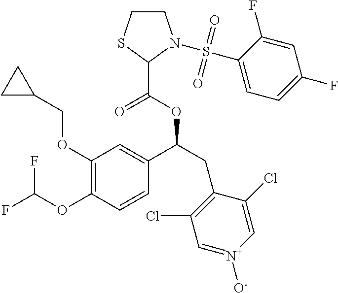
C1(OCC2CC2)=C(OC(F)F)C=CC(C(CC2=C(Cl)C=[N+]([O-])C=C2Cl)OC(=O)C2SCCN2S(=O)(=O)C2=CC=C(F)C=C2F)=C1
